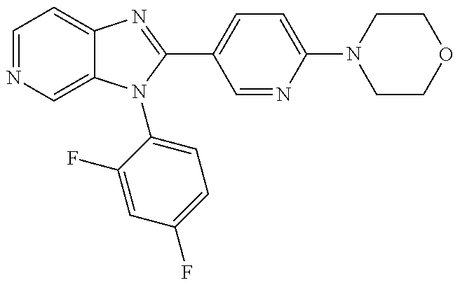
C12=CC=NC=C1N(C1=CC=C(F)C=C1F)C(C1=CC=C(N3CCOCC3)N=C1)=N2
